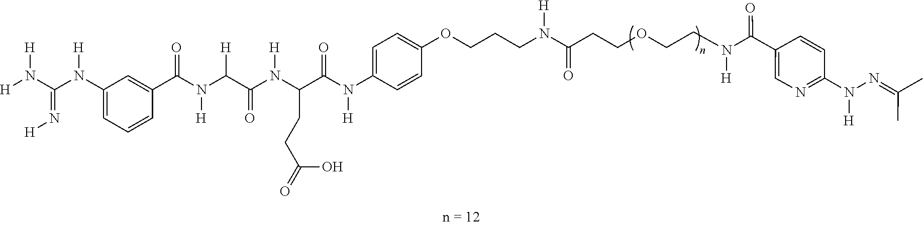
O(C1=CC=C(N(C(C(N(C(C(N([H])C(=O)C2=CC(N(C(N([H])[H])=N[H])[H])=CC=C2)[H])=O)[H])CCC(=O)O)=O)[H])C=C1)CCCN(C(CCOCCN(C(=O)C1=CN=C(N([H])N=C(C)C)C=C1)[H])=O)[H]
